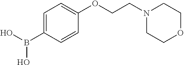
C1=C(B(O)O)C=CC(OCCN2CCOCC2)=C1
